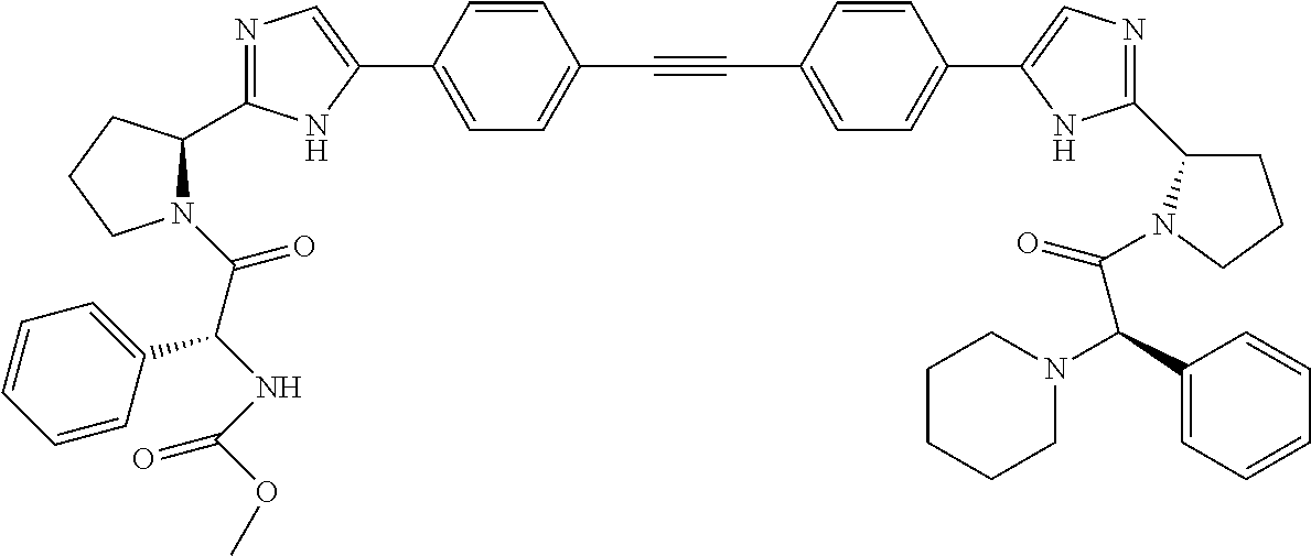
N1=C(C2N(C(C(NC(OC)=O)C3=CC=CC=C3)=O)CCC2)NC(C2=CC=C(C#CC3=CC=C(C4=CN=C(C5CCCN5C(C(N5CCCCC5)C5=CC=CC=C5)=O)N4)C=C3)C=C2)=C1
